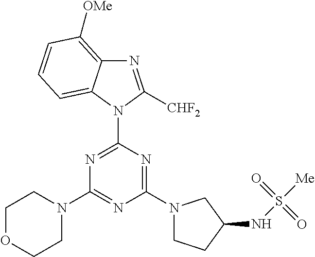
N1=C([CHF2])N(C2=NC(N3CCOCC3)=NC(N3CCC(NS([Me])(=O)=O)C3)=N2)C2=CC=CC([OMe])=C12
